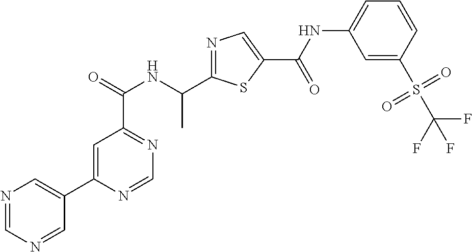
C1=C(C2=CN=CN=C2)N=CN=C1C(NC(C1=NC=C(C(=O)NC2=CC=CC(S(C(F)(F)F)(=O)=O)=C2)S1)C)=O
